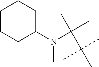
C(C(C)(C)C)(C)(C)N(C1CCCCC1)C
